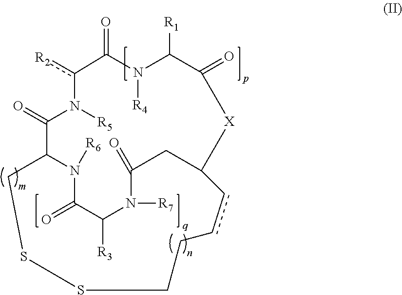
O=C1N([R4])C([R1])C(=O)[X]C2CC(=O)N([R7])C([R3])C(=O)N([R6])C(C(=O)N([R5])c1[R2])CSSCCcc2
